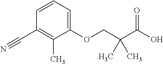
C1=CC=C(OCC(C(=O)O)(C)C)C(C)=C1C#N
